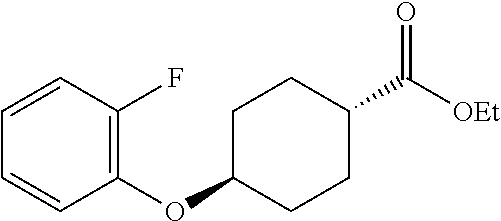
C1(OC2CCC(C([OEt])=O)CC2)=C(F)C=CC=C1
